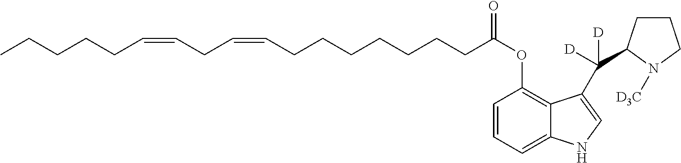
C1=CC=C2C(=C1OC(CCCCCCCC=CCC=CCCCCC)=O)C(C(C1CCCN1[D3C])([D])[D])=CN2
